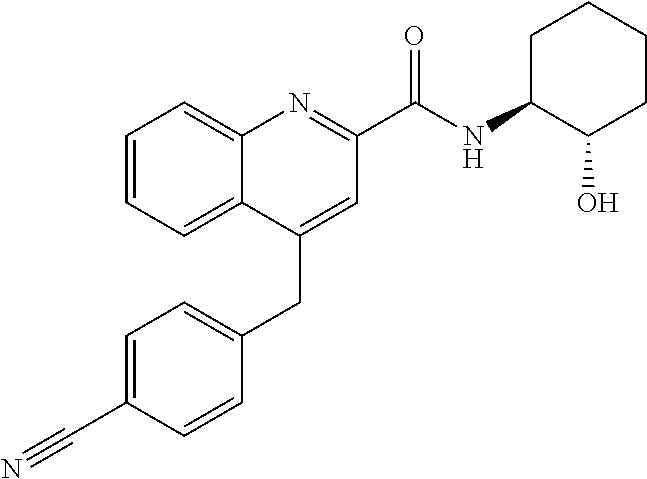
C1=C(C#N)C=CC(CC2=CC(C(NC3C(O)CCCC3)=O)=NC3=CC=CC=C23)=C1
